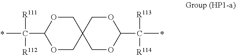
CC(C1OCC2(CO1)COC(C(C)([R113])[R114])OC2)([R111])[R112]
